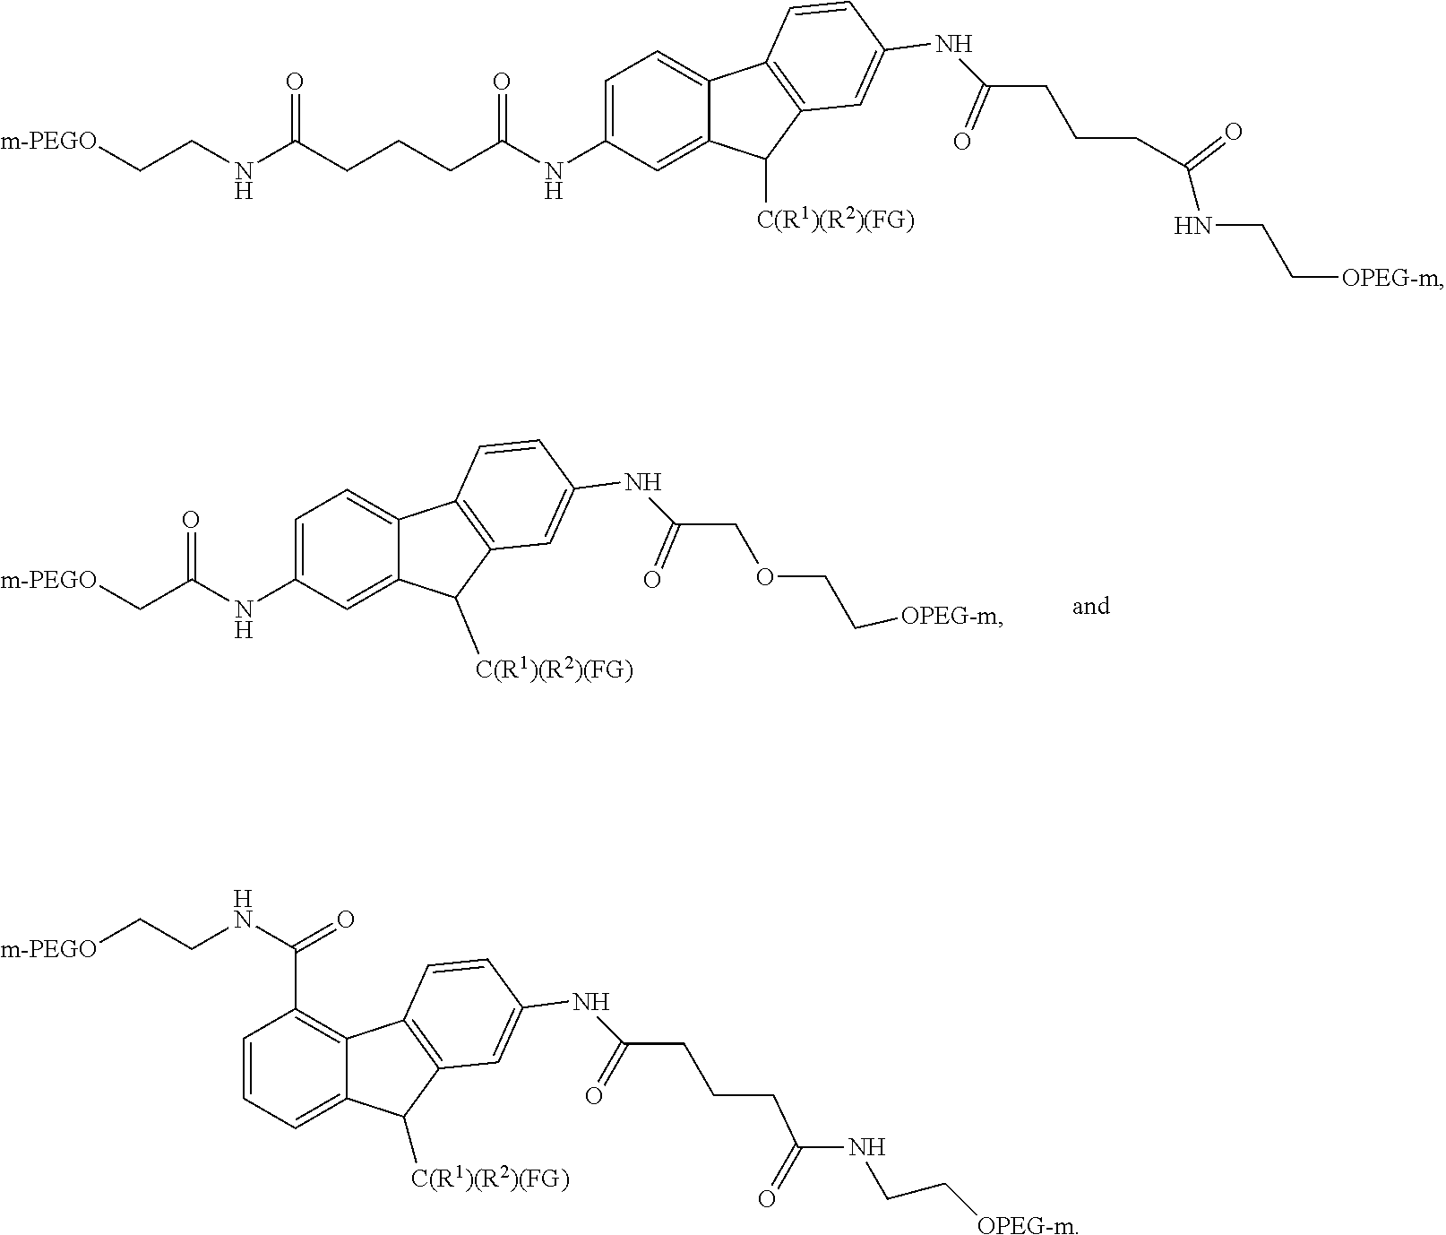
[m-PEGO]CC(NC1=CC=C2C(=C1)C([C(R1)(R2)(FG)])C1=C2C=CC(NC(COCC[OPEG-m])=O)=C1)=O.[m-PEGO]CCNC(CCCC(NC1=CC=C2C(=C1)C([C(R1)(R2)(FG)])C1=C2C=CC(NC(CCCC(NCC[OPEG-m])=O)=O)=C1)=O)=O.C1=CC(C(=O)NCC[m-PEGO])=C2C(=C1)C([C(R1)(R2)(FG)])C1=C2C=CC(NC(CCCC(NCC[OPEG-m])=O)=O)=C1
